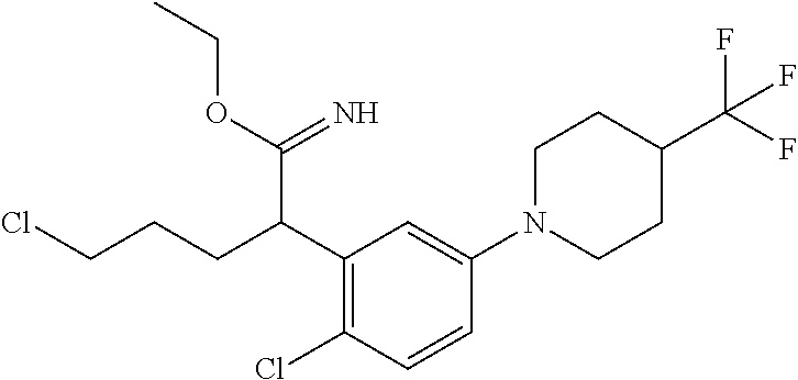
C1(C(CCCCl)C(=N)OCC)=C(Cl)C=CC(N2CCC(C(F)(F)F)CC2)=C1
